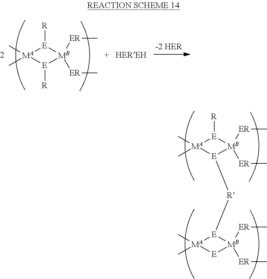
[MA]1(C)(C)[E]([R])[MB]([ER]C)([ER]C)[E]1[R].[MA]1(C)(C)[E]([R])[MB]([ER]C)([ER]C)[E]1[R][E]1[MA](C)(C)[E][MB]1([ER]C)[ER]C
